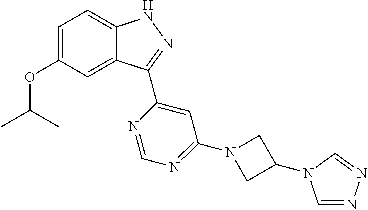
C12=CC(OC(C)C)=CC=C1NN=C2C1=CC(N2CC(N3C=NN=C3)C2)=NC=N1
